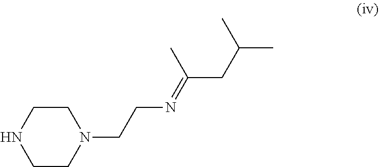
N1CCN(CCN=C(CC(C)C)C)CC1
